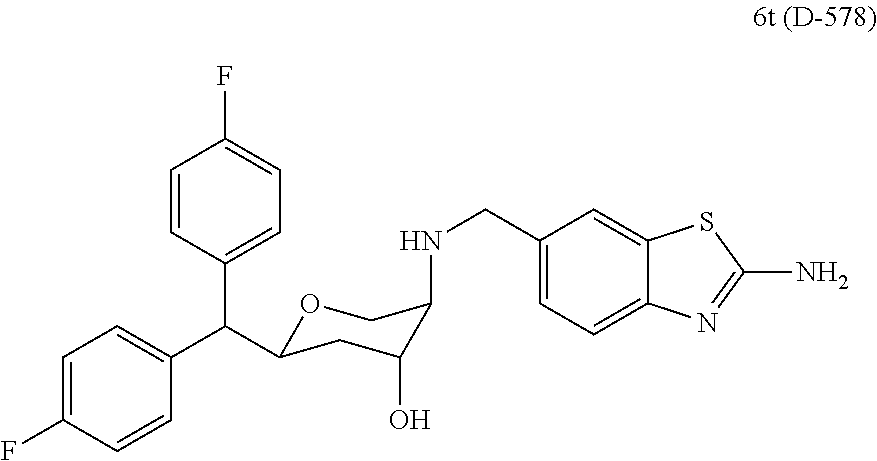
O1C(C(C2=CC=C(F)C=C2)C2=CC=C(F)C=C2)CC(O)C(NCC2=CC=C3C(=C2)SC(N)=N3)C1
